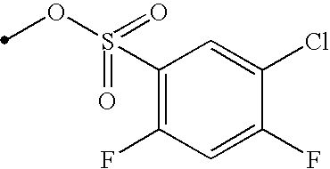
C1(S(=O)(OC)=O)=C(F)C=C(F)C(Cl)=C1
